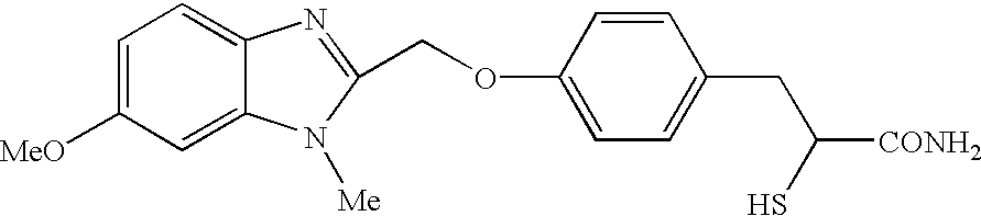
C1=C([MeO])C=C2C(=C1)N=C(COC1=CC=C(CC([CONH2])S)C=C1)N2[Me]
